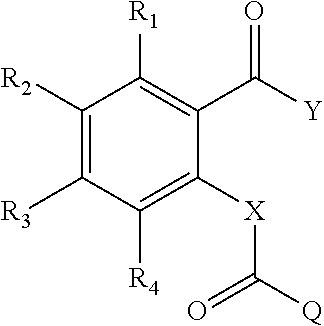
C1([R2])=C([R3])C([R4])=C([X]C([Q])=O)C(C([Y])=O)=C1[R1]
